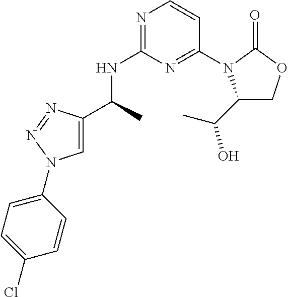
N1=C(NC(C)C2=CN(C3=CC=C(Cl)C=C3)N=N2)N=C(N2C(C(C)O)COC2=O)C=C1
